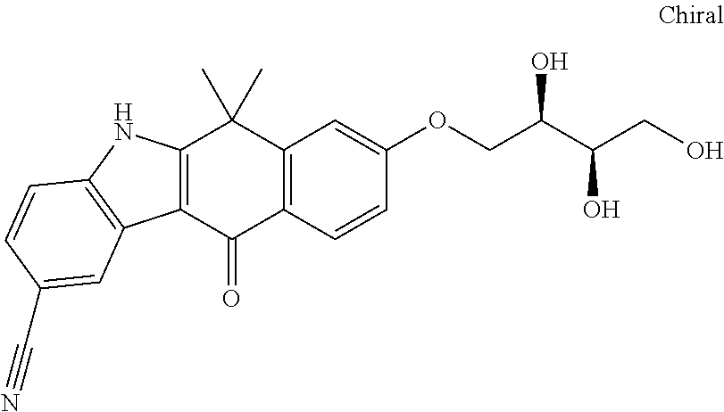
C12=C(C=CC(OCC(C(CO)O)O)=C1)C(=O)C1=C(C2(C)C)NC2=C1C=C(C#N)C=C2
